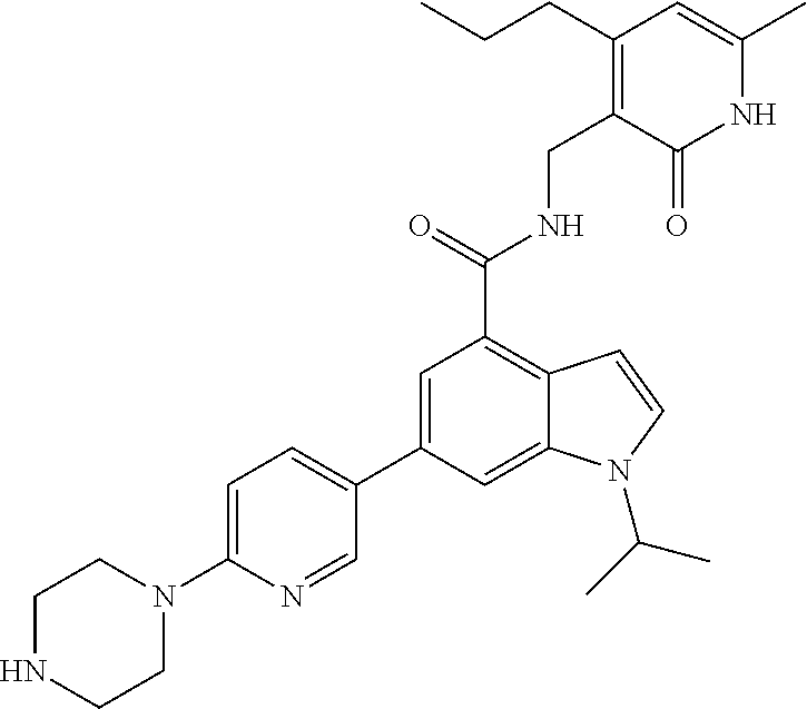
C1=C(C2=CC=C(N3CCNCC3)N=C2)C=C2C(=C1C(=O)NCC1=C(CCC)C=C(C)NC1=O)C=CN2C(C)C
